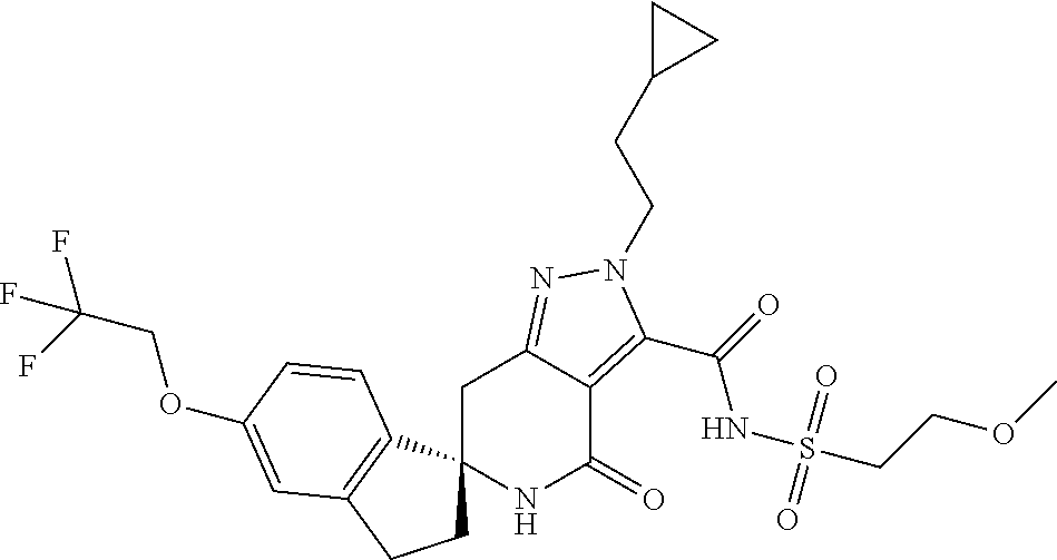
C1C2(C3=C(C1)C=C(OCC(F)(F)F)C=C3)NC(=O)C1=C(C(=O)NS(CCOC)(=O)=O)N(CCC3CC3)N=C1C2
